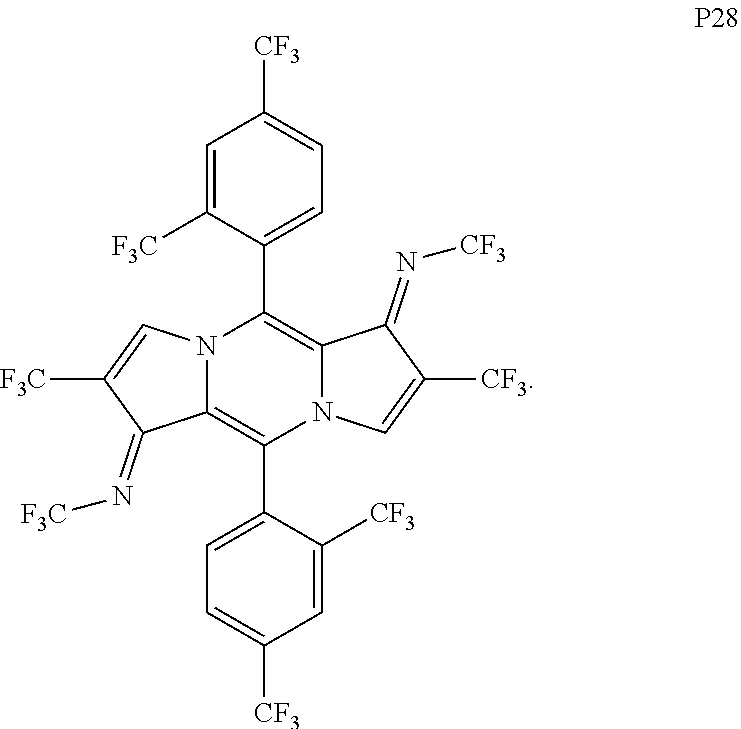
C1=C([F3C])C(C2=C3N(C(C4=CC=C([CF3])C=C4[CF3])=C4N2C=C([F3C])C4=N[F3C])C=C([CF3])C3=N[CF3])=CC=C1[CF3]
